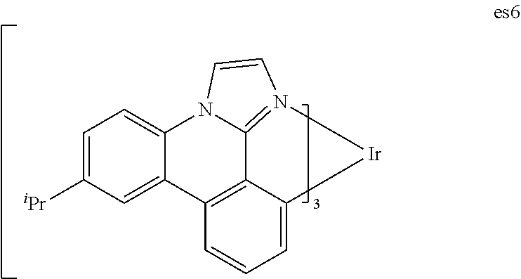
C1=C([iPr])C=C2C(=C1)N1C3=N(C=C1)[Ir]C1=CC=CC2=C31
